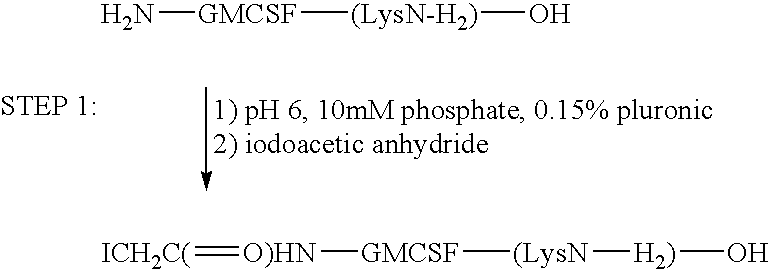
N[GMCSF][(LysN-H2)]O.[ICH2C(]=[O)HN][GMCSF][(LysN][H2)]O
